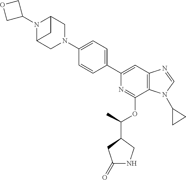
N1(C2COC2)C2CN(C3=CC=C(C4=CC5=C(C(OC(C)C6CC(=O)NC6)=N4)N(C4CC4)C=N5)C=C3)CC1C2
